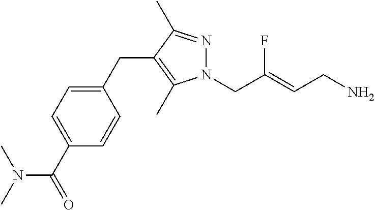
N1=C(C)C(CC2=CC=C(C(N(C)C)=O)C=C2)=C(C)N1CC(=CCN)F
